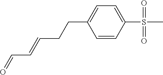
C1=CC(S(=O)(=O)C)=CC=C1CCC=CC=O
